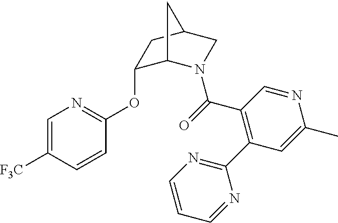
C1=C([F3C])C=CC(OC2C3N(C(=O)C4=C(C5=NC=CC=N5)C=C(C)N=C4)CC(C2)C3)=N1
